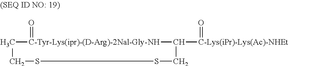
C1[C-Tyr-Lys(ipr)-(D-Arg)-2Nal-Gly-NH](=O)C([C-Lys(iPr)-Lys(Ac)-NHEt]=O)CSSC1
